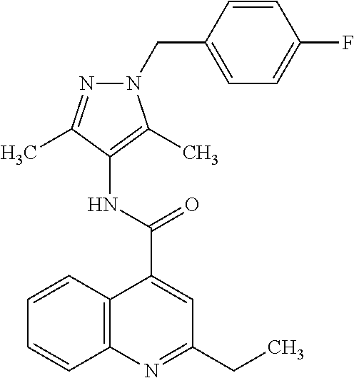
C12=C(N=C(CC)C=C1C(=O)NC1=C(C)N(CC3=CC=C(F)C=C3)N=C1C)C=CC=C2
